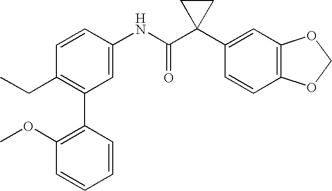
C1(NC(C2(C3=CC4=C(C=C3)OCO4)CC2)=O)=CC(C2=C(OC)C=CC=C2)=C(CC)C=C1
